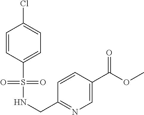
C1=CC(S(=O)(=O)NCC2=NC=C(C(=O)OC)C=C2)=CC=C1Cl
